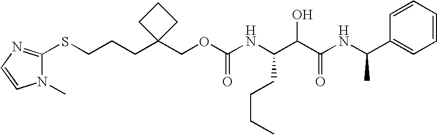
C(CC1(COC(NC(C(C(NC(C2=CC=CC=C2)C)=O)O)CCCC)=O)CCC1)CSC1=NC=CN1C
